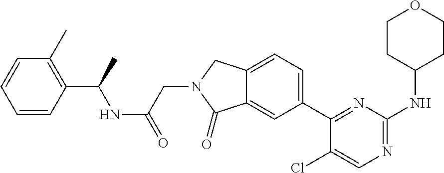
C1(Cl)=CN=C(NC2CCOCC2)N=C1C1=CC=C2C(=C1)C(=O)N(CC(=O)NC(C1=C(C)C=CC=C1)C)C2
